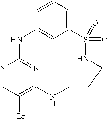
N1=CC(Br)=C2N=C1NC1=CC(=CC=C1)S(=O)(=O)NCCCN2
